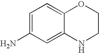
C1=C(N)C=C2C(=C1)OCCN2
